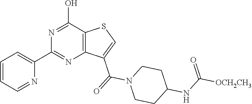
C12=C(C(O)=NC(C3=CC=CC=N3)=N1)SC=C2C(=O)N1CCC(NC([OCH2CH3])=O)CC1
